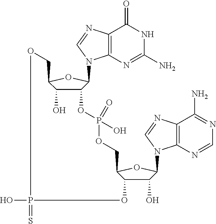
C12=C(N=C(N)NC1=O)N(C1C(OP(OCC3C(O)C(O)C(N4C5=C(C(N)=NC=N5)N=C4)O3)(O)=O)C(O)C(CO)O1)C=N2.OP=S
